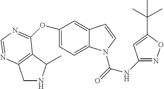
C1=C(OC2=NC=NC3=C2C(C)NC3)C=C2C(=C1)N(C(=O)NC1=NOC(C(C)(C)C)=C1)C=C2
